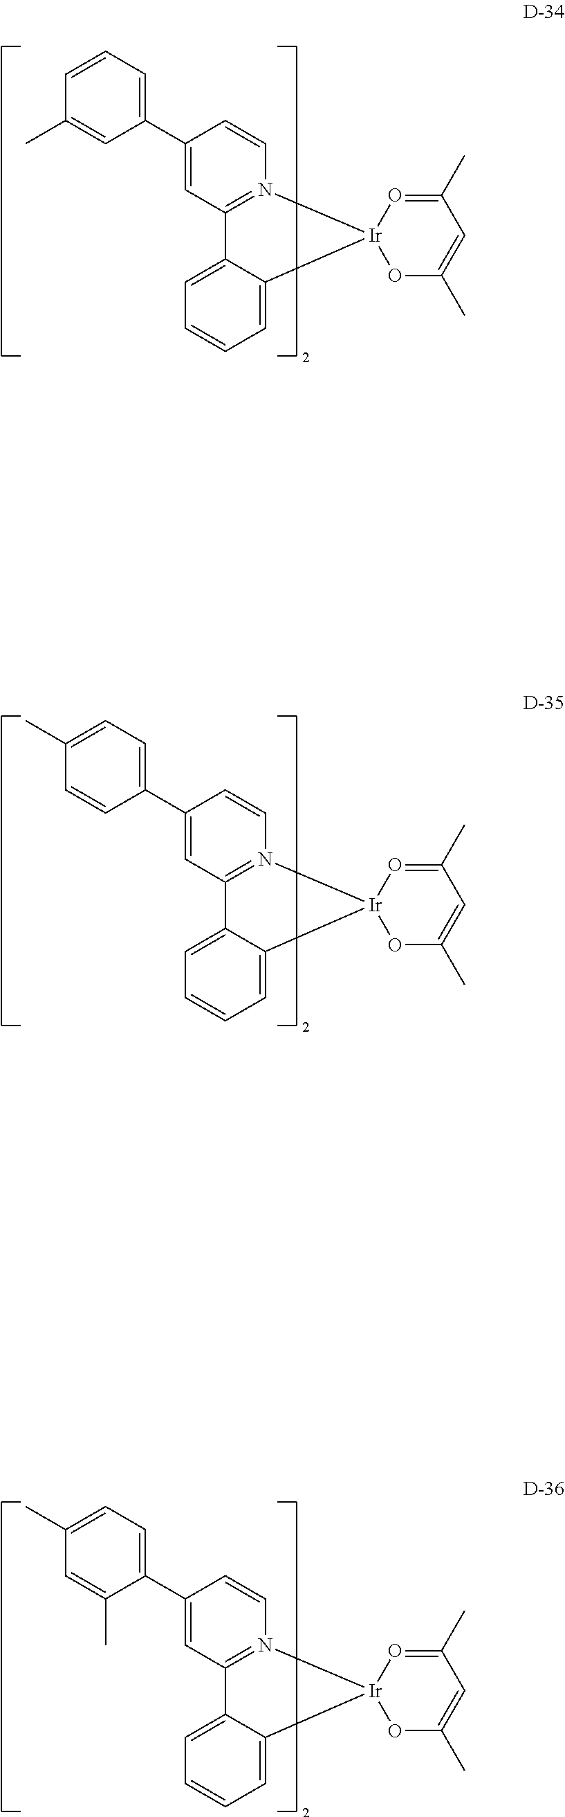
C1=C(C2=CC=C(C)C=C2)C=CN2=C1C1=CC=CC=C1[Ir]21OC(C)=CC(C)=O1.C1=C(C2=CC=C(C)C=C2C)C=CN2=C1C1=CC=CC=C1[Ir]21OC(C)=CC(C)=O1.C1=C(C2=CC=CC(C)=C2)C=CN2=C1C1=CC=CC=C1[Ir]21OC(C)=CC(C)=O1
